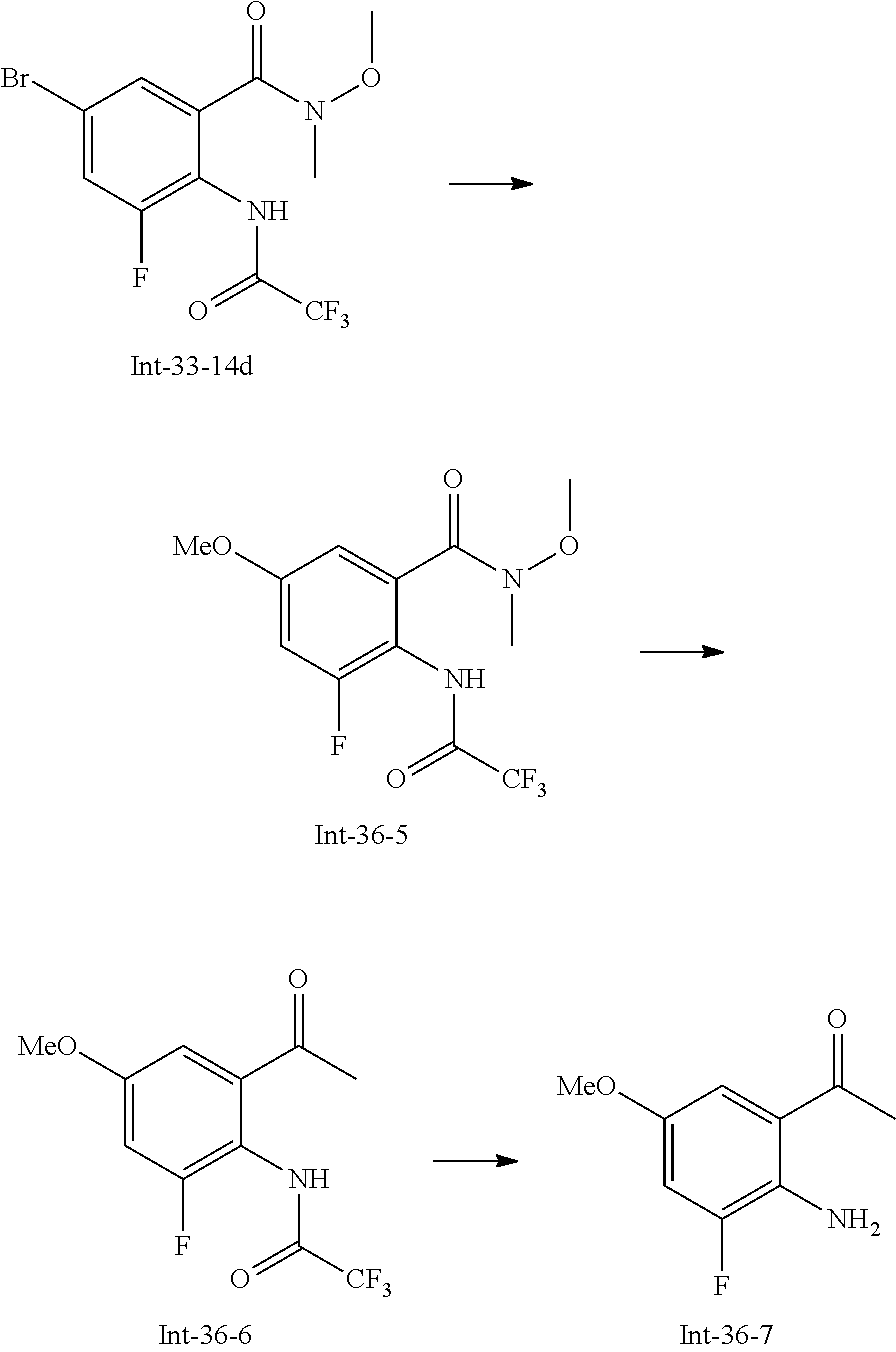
C1(Br)=CC(F)=C(NC([CF3])=O)C(C(N(OC)C)=O)=C1.C1([MeO])=CC(F)=C(NC([CF3])=O)C(C(N(OC)C)=O)=C1.C1([MeO])=CC(F)=C(NC([CF3])=O)C(C(C)=O)=C1.C1([MeO])=CC(F)=C(N)C(C(C)=O)=C1
